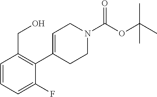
C1=CC=C(F)C(C2=CCN(C(OC(C)(C)C)=O)CC2)=C1CO
